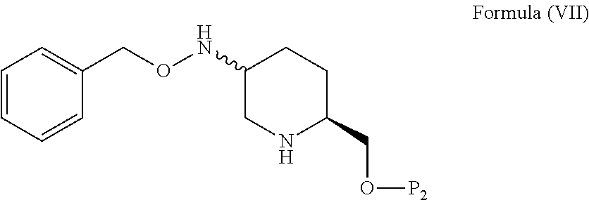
C1NC(CO[P2])CCC1NOCC1=CC=CC=C1
